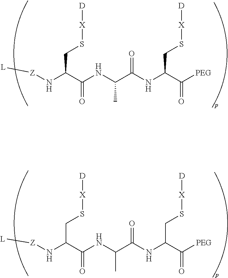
[PEG]C(C(NC(C(NC(C(N[Z][L])CS[X][D])=O)C)=O)CS[X][D])=O.[PEG]C(C(NC(C(NC(C(N[Z][L])CS[X][D])=O)C)=O)CS[X][D])=O
